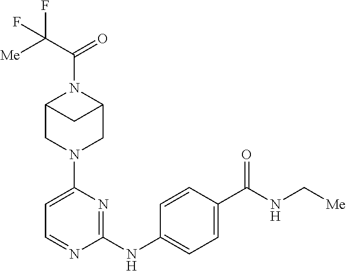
C1=C(N2CC3N(C(=O)C([Me])(F)F)C(C2)C3)N=C(NC2=CC=C(C(NC[Me])=O)C=C2)N=C1
